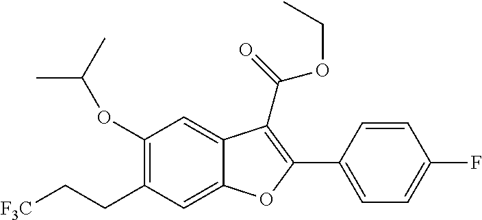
C1(OC(C)C)=C(CC[F3C])C=C2C(=C1)C(C(=O)OCC)=C(C1=CC=C(F)C=C1)O2
